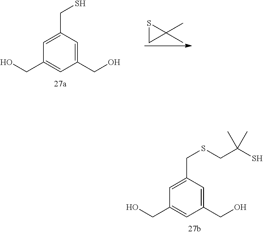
C1(CO)=CC(CS)=CC(CO)=C1.S1CC1(C)C.C1(CO)=CC(CSCC(S)(C)C)=CC(CO)=C1
